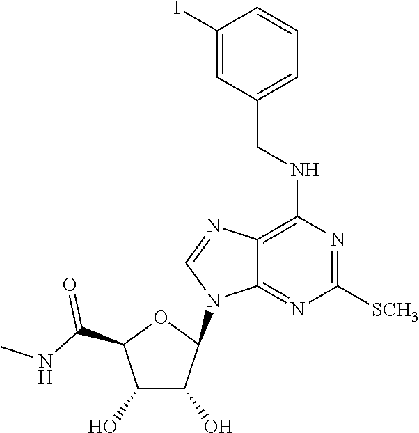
C1(NCC2=CC=CC(I)=C2)=C2C(=NC([SCH3])=N1)N(C1C(O)C(O)C(C(NC)=O)O1)C=N2
